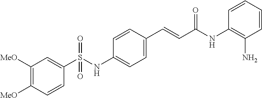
C1([MeO])=C([MeO])C=CC(S(NC2=CC=C(C=CC(NC3=C(N)C=CC=C3)=O)C=C2)(=O)=O)=C1
